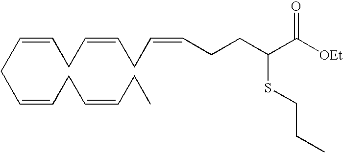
C(=CCC=CCC=CCCC(C([OEt])=O)SCCC)CC=CCC=CCC
